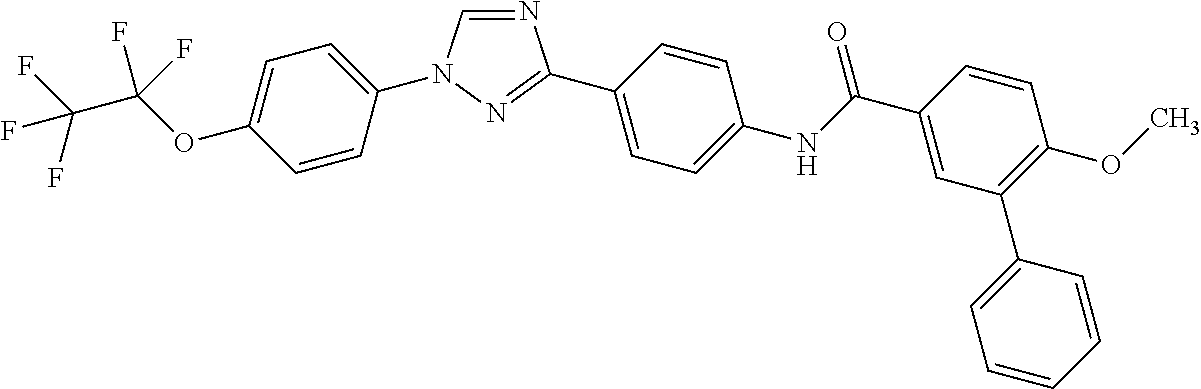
N1=CN(C2=CC=C(OC(F)(C(F)(F)F)F)C=C2)N=C1C1=CC=C(NC(C2=CC(C3=CC=CC=C3)=C(OC)C=C2)=O)C=C1
